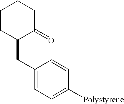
C1CC(CC2=CC=C([Polystyrene])C=C2)C(=O)CC1
